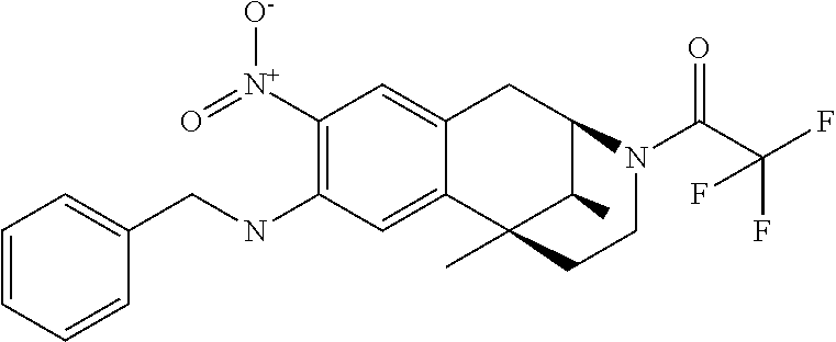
C1([N+](=O)[O-])=C(NCC2=CC=CC=C2)C=C2C(=C1)CC1C(C)C2(C)CCN1C(C(F)(F)F)=O
